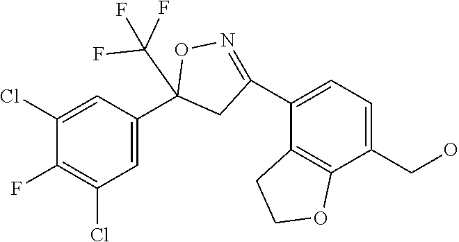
C1(Cl)=CC(C2(C(F)(F)F)CC(C3=CC=C(CO)C4=C3CCO4)=NO2)=CC(Cl)=C1F
